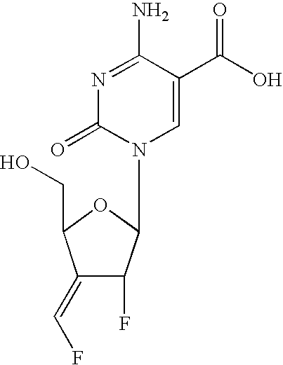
N1=C(N)C(C(O)=O)=CN(C2C(F)C(=CF)C(CO)O2)C1=O
